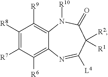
C1([R8])=C([R7])C([R6])=C2C(=C1[R9])N([R10])C(=O)C([R2])([R1])C([L4])=N2
